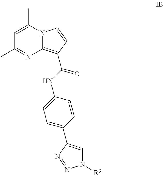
C1=C(C)N2C(=C(C(NC3=CC=C(C4=CN([R3])N=N4)C=C3)=O)C=C2)N=C1C
